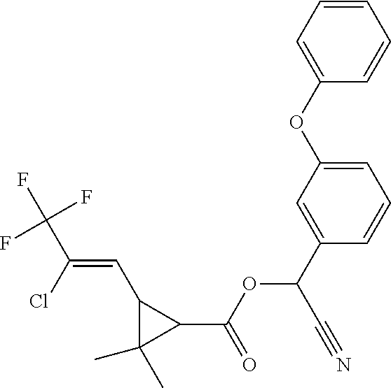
C1=CC=C(OC2=CC=CC(C(C#N)OC(=O)C3C(C=C(Cl)C(F)(F)F)C3(C)C)=C2)C=C1
